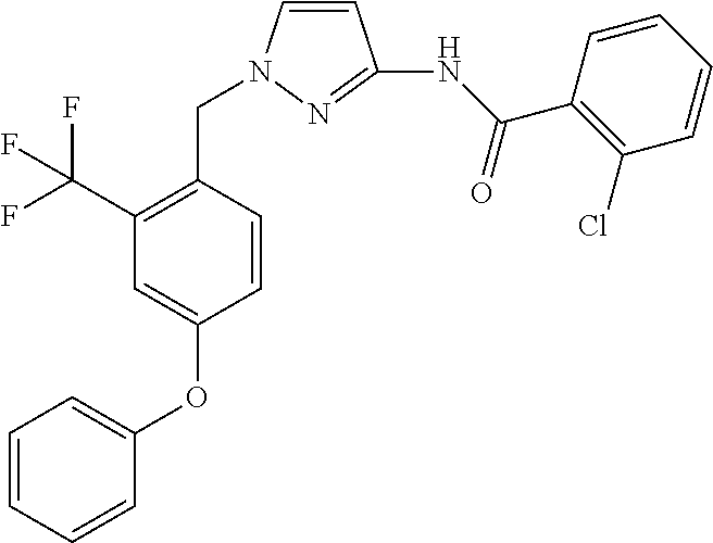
C1=CN(CC2=C(C(F)(F)F)C=C(OC3=CC=CC=C3)C=C2)N=C1NC(C1=C(Cl)C=CC=C1)=O
